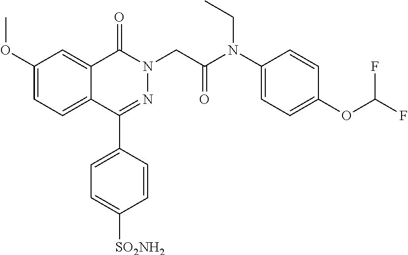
C1(OC)=CC=C2C(=C1)C(=O)N(CC(=O)N(C1=CC=C(OC(F)F)C=C1)CC)N=C2C1=CC=C([SO2NH2])C=C1
